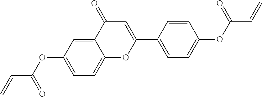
C1=C(OC(C=C)=O)C=C2C(=C1)OC(C1=CC=C(OC(C=C)=O)C=C1)=CC2=O
